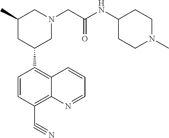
C1(C2CN(CC(NC3CCN(C)CC3)=O)CC(C)C2)=C2C(=C(C#N)C=C1)N=CC=C2
